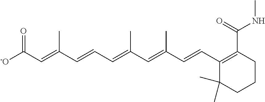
C(C=CC=C(C=C(C=CC1=C(C(NC)=O)CCCC1(C)C)C)C)(=CC(=O)[-O])C
